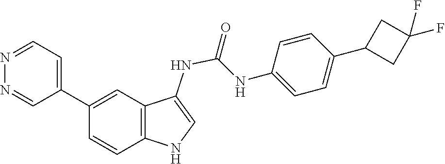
C1=CC(NC(=O)NC2=CNC3=C2C=C(C2=CC=NN=C2)C=C3)=CC=C1C1CC(F)(F)C1
